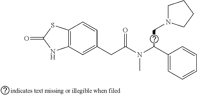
C12=C(SC(=O)N1)C=CC(CC(N(C(C1=CC=CC=C1)CN1CCCC1)C)=O)=C2
